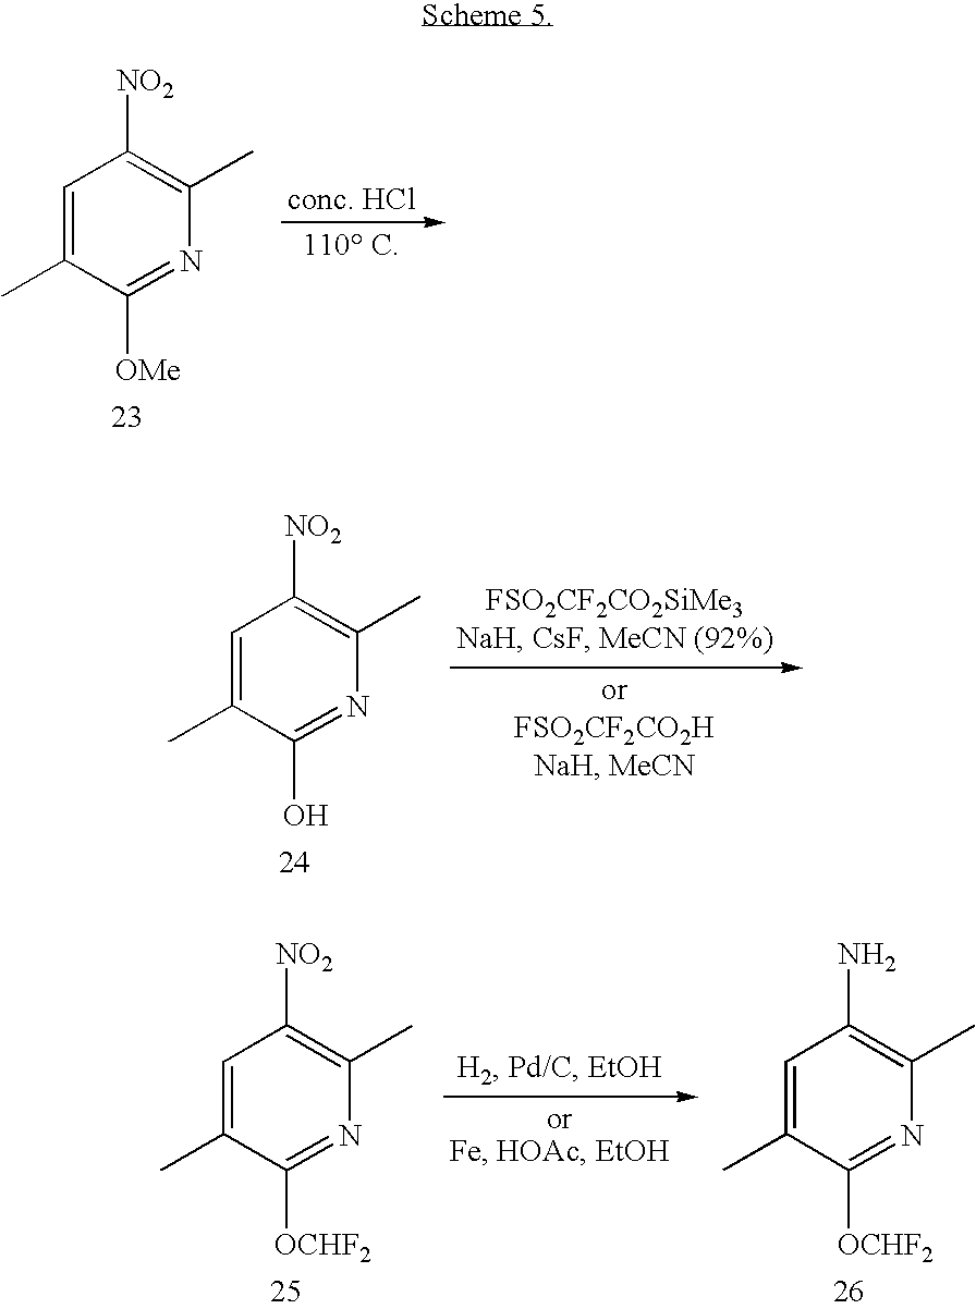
C1=C(C)C([OMe])=NC(C)=C1[NO2].C1=C(C)C(O)=NC(C)=C1[NO2].C1=C(C)C([OCHF2])=NC(C)=C1[NO2].C1=C(C)C([OCHF2])=NC(C)=C1N
